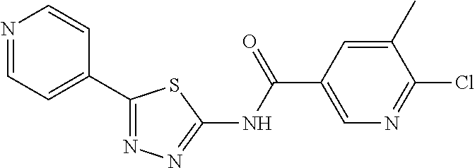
C1(C2=NN=C(NC(=O)C3=CN=C(Cl)C(C)=C3)S2)=CC=NC=C1
